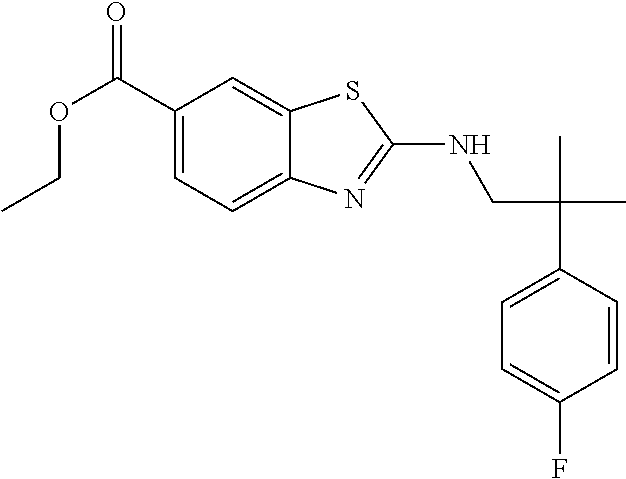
C(CNC1=NC2=CC=C(C(OCC)=O)C=C2S1)(C1=CC=C(F)C=C1)(C)C
